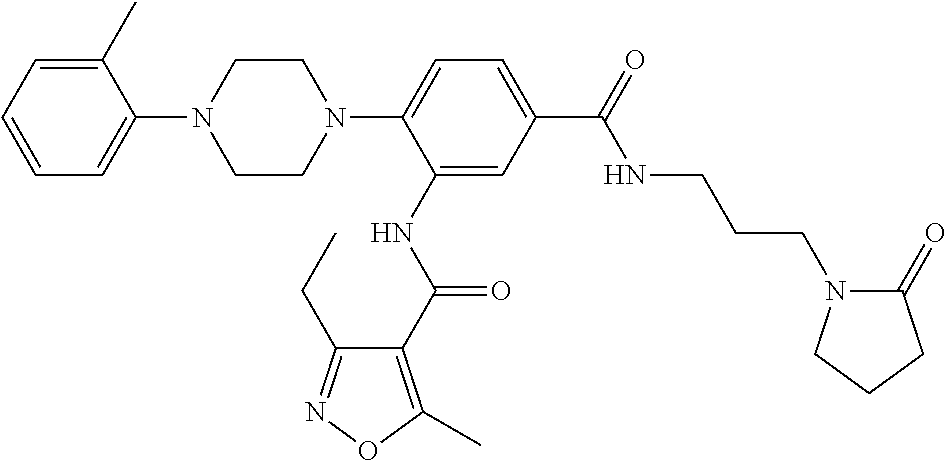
C1=CC=C(C)C(N2CCN(C3=CC=C(C(=O)NCCCN4C(=O)CCC4)C=C3NC(C3=C(C)ON=C3CC)=O)CC2)=C1
